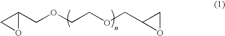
C(OCCOCC1CO1)C1OC1
